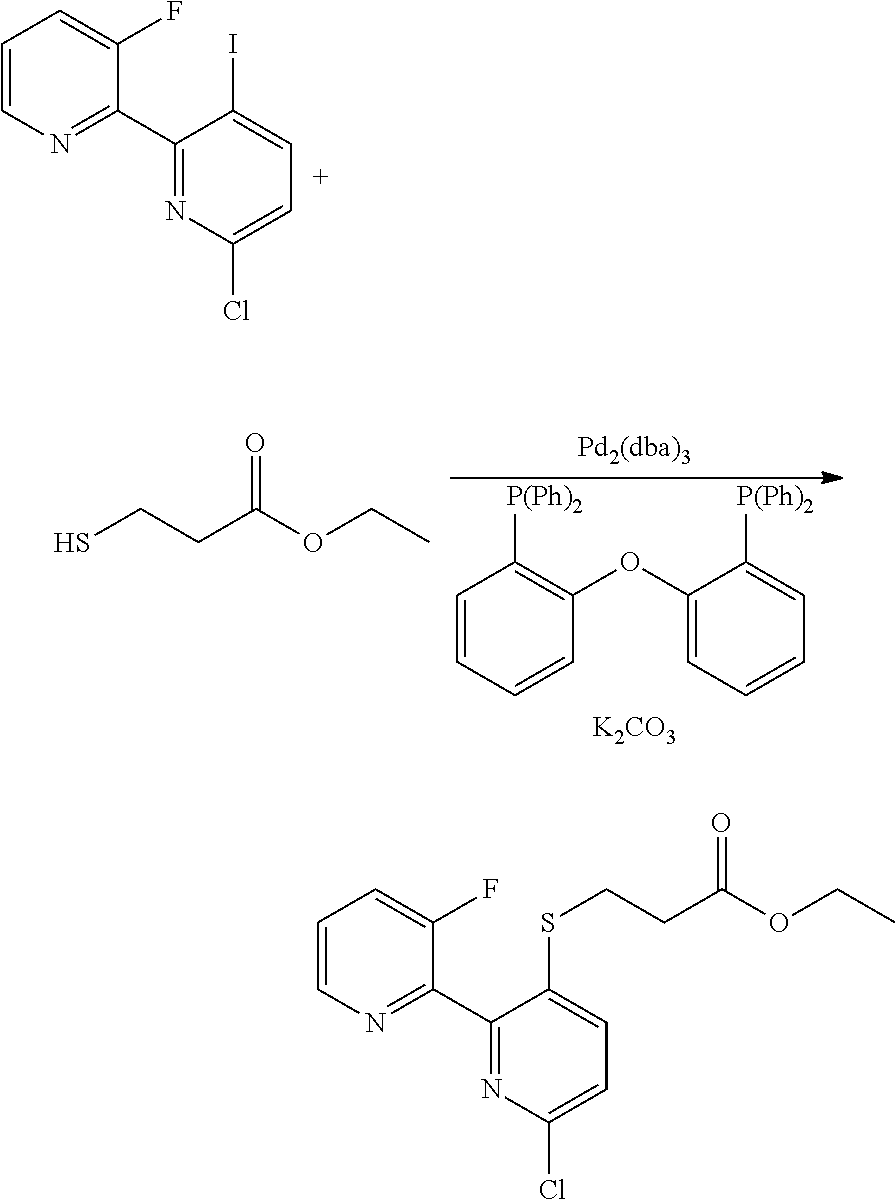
C1=CN=C(C2=NC(Cl)=CC=C2I)C(F)=C1.SCCC(OCC)=O.C1=CC=CC(OC2=CC=CC=C2[P(Ph)2])=C1[P(Ph)2].[K2CO3].C1=CN=C(C2=NC(Cl)=CC=C2SCCC(=O)OCC)C(F)=C1
